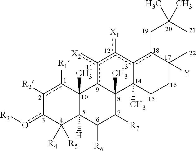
c1([R2])c(o[R3])C([R5])([R4])C2([H])C(C)(c1[R1])c1c([X2])c([X1])c3c4C([Y])(CCC3(C)C1(C)C([R7])C2[R6])CCC(C)(C)C4
